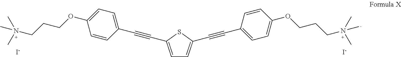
[I-].[I-].C(CCOC1=CC=C(C#CC2=CC=C(C#CC3=CC=C(OCCCN(C)(C)C)C=C3)S2)C=C1)N(C)(C)C
